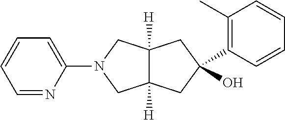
C12([H])C([H])(CC(O)(C3=C(C)C=CC=C3)C1)CN(C1=CC=CC=N1)C2
